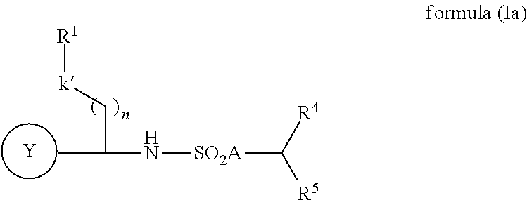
[Y].[R1][k]CC(C)N[SO2A]C([R5])[R4]
